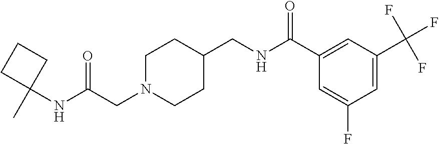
C(N1CCC(CNC(C2=CC(C(F)(F)F)=CC(F)=C2)=O)CC1)C(NC1(C)CCC1)=O
